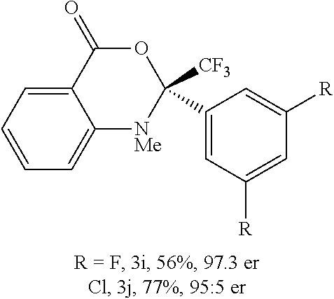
C1=CC=C2C(=C1)[NMe]C(C1=CC([R])=CC([R])=C1)([CF3])OC2=O
